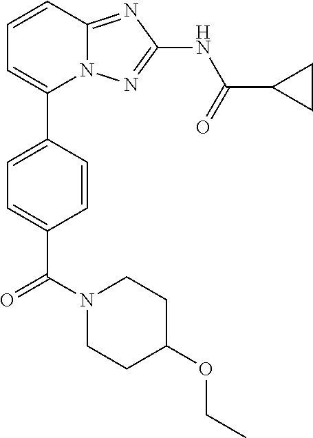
C1=CC2=NC(NC(=O)C3CC3)=NN2C(C2=CC=C(C(N3CCC(OCC)CC3)=O)C=C2)=C1
